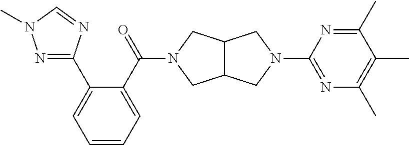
C1=CC=C(C(=O)N2CC3C(C2)CN(C2=NC(C)=C(C)C(C)=N2)C3)C(C2=NN(C)C=N2)=C1
